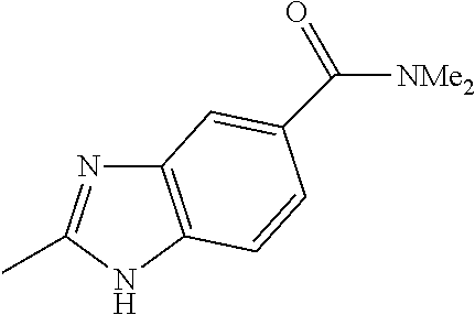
C12=C(NC(C)=N1)C=CC(C([NMe2])=O)=C2
